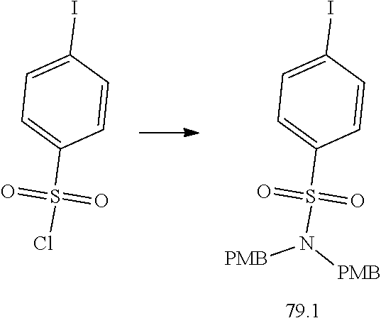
C1=C(I)C=CC(S(=O)(=O)Cl)=C1.C1=C(I)C=CC(S(=O)(=O)N([PMB])[PMB])=C1
